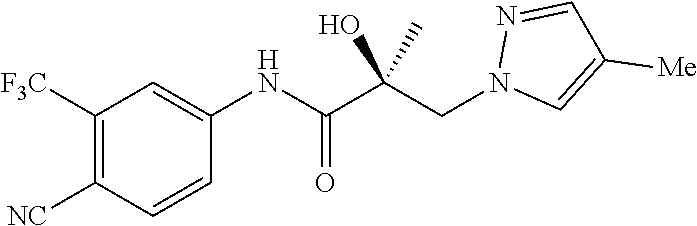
C1=C(NC(C(CN2C=C([Me])C=N2)(O)C)=O)C=CC([NC])=C1[F3C]
